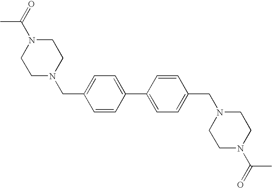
C1=CC(C2=CC=C(CN3CCN(C(=O)C)CC3)C=C2)=CC=C1CN1CCN(C(=O)C)CC1
